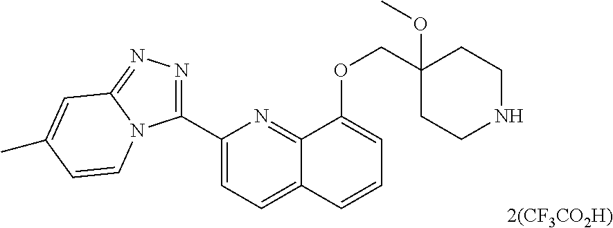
C1(C2=NN=C3N2C=CC(C)=C3)=CC=C2C(=N1)C(OCC1(OC)CCNCC1)=CC=C2
